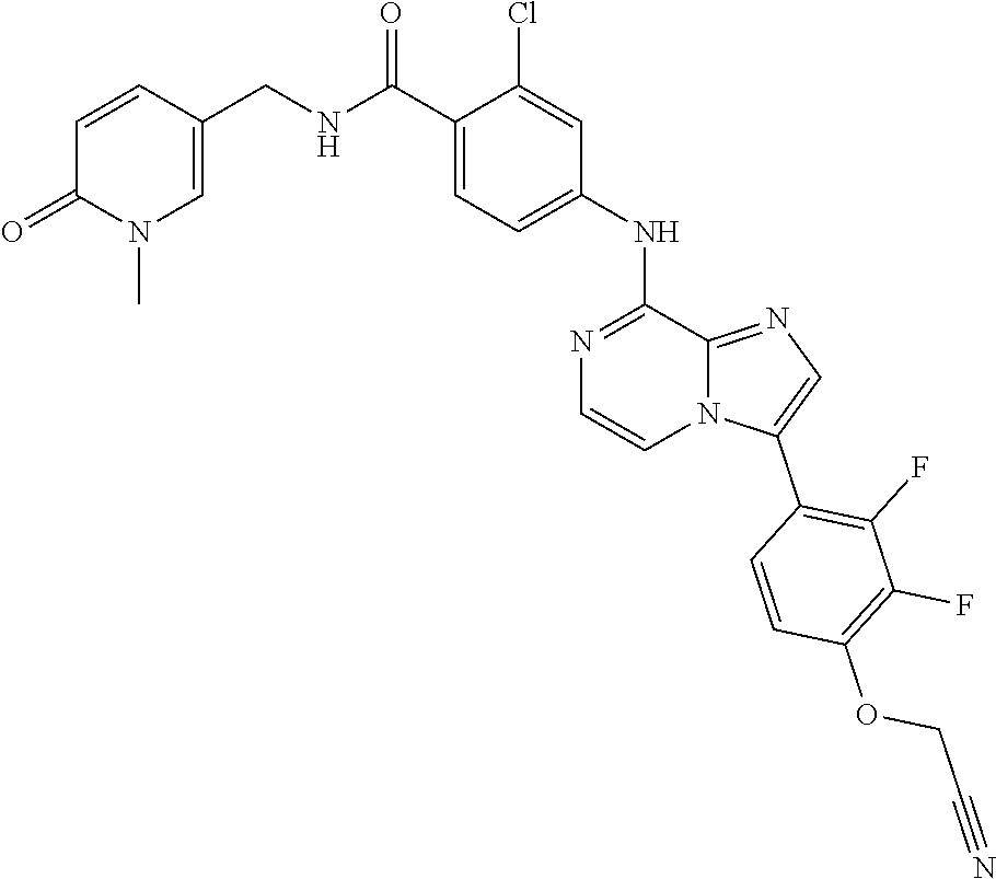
C1(NC2=CC=C(C(NCC3=CN(C)C(=O)C=C3)=O)C(Cl)=C2)=NC=CN2C1=NC=C2C1=C(F)C(F)=C(OCC#N)C=C1
